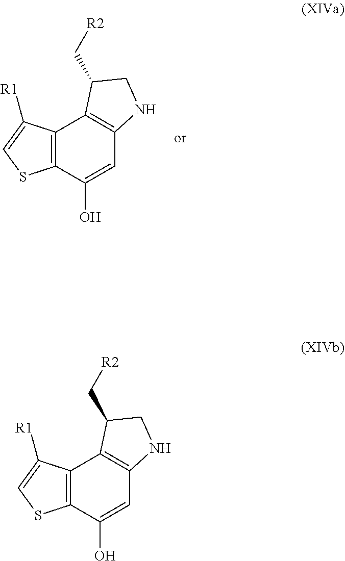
C12=C(C(O)=CC3=C1C(C[R2])CN3)SC=C2[R1].C12=C(C(O)=CC3=C1C(C[R2])CN3)SC=C2[R1]
